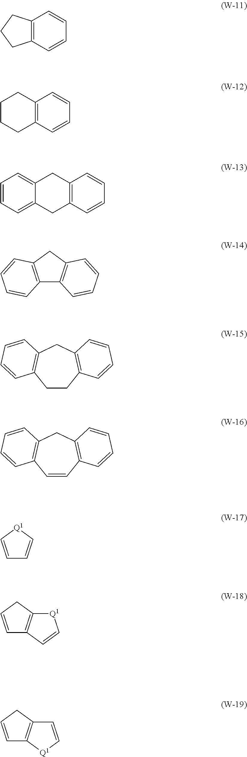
C12=C(C=CC=C1)CCC2.C12=C(C=CC=C1)CCCC2.C12=C(C=CC=C1)CC1=CC=CC=C1C2.C12=C(CC3=C1C=CC=C3)C=CC=C2.C1CC2=C(CC3=C1C=CC=C3)C=CC=C2.C1=CC2=C(CC3=C1C=CC=C3)C=CC=C2.C1=C[Q1]C=C1.C1=CCC2=C1C=C[Q1]2.C1=CCC2=C1[Q1]C=C2
